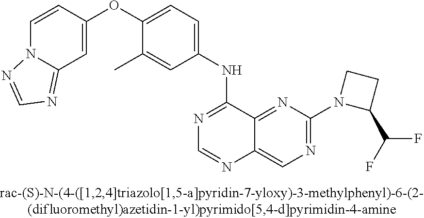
C1=CC(OC2=CC=C(NC3=NC=NC4=CN=C(N5C(C(F)F)CC5)N=C34)C=C2C)=CC2=NC=NN12
